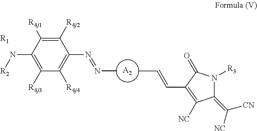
C1([R4j1])=C([R4j2])C(N=NC)=C([R4j4])C([R4j3])=C1N[R2].[R1].CC=CC1=C([NC])C(=C([CN])[NC])N([R3])C1=O.[A2]
